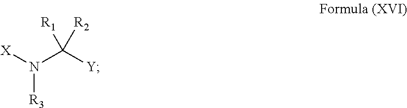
C([Y])([R1])([R2])N([X])[R3]
